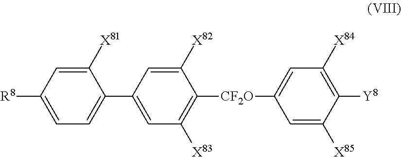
[R8]C1=CC=C(C2=CC([X83])=C([CF2O]C3=CC([X84])=C([Y8])C([X85])=C3)C([X82])=C2)C([X81])=C1
